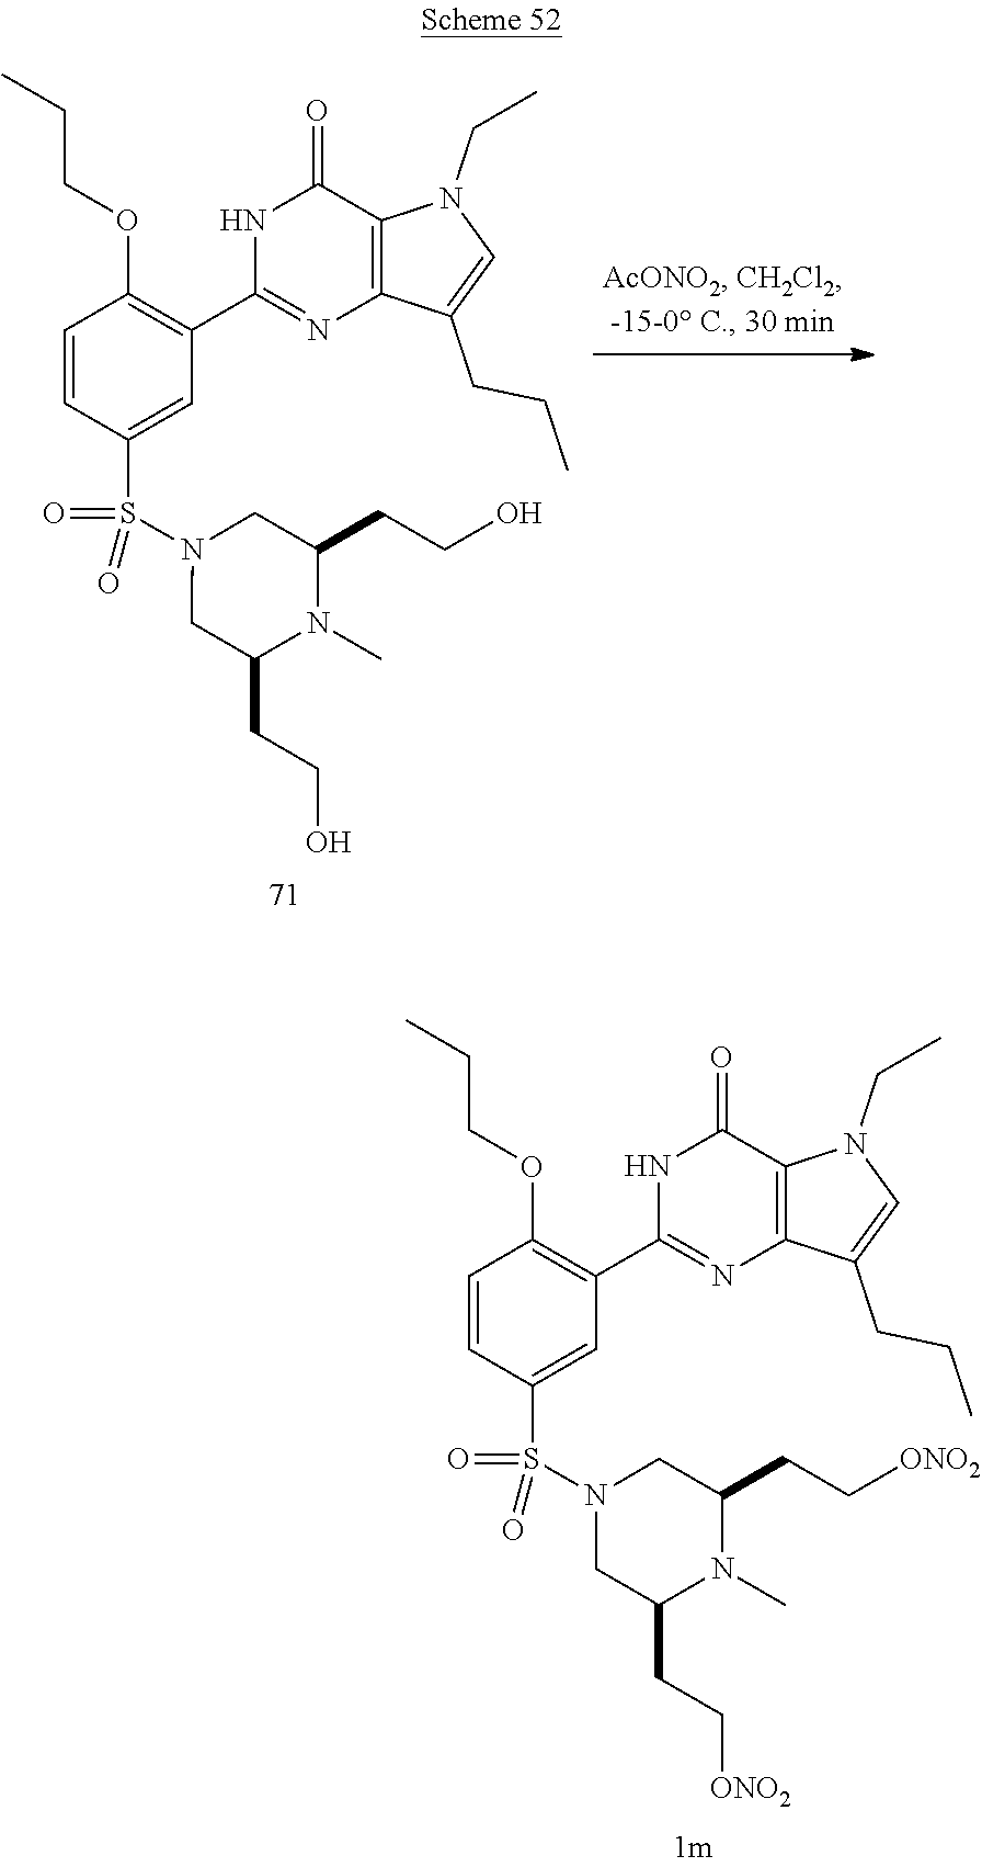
C1=CC(S(=O)(N2CC(CC[ONO2])N(C)C(CC[ONO2])C2)=O)=CC(C2=NC3=C(C(=O)N2)N(CC)C=C3CCC)=C1OCCC.C1=CC(S(=O)(N2CC(CCO)N(C)C(CCO)C2)=O)=CC(C2=NC3=C(C(=O)N2)N(CC)C=C3CCC)=C1OCCC
